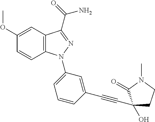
C12=C(C=C(OC)C=C1)C(C(N)=O)=NN2C1=CC=CC(C#CC2(O)CCN(C)C2=O)=C1
